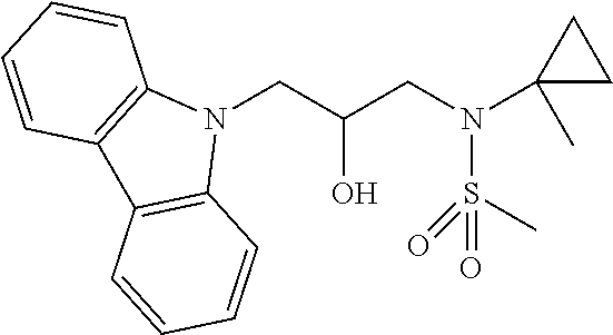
N1(CC(CN(S(=O)(=O)C)C2(C)CC2)O)C2=C(C3=C1C=CC=C3)C=CC=C2
